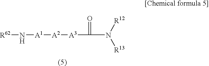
C(N([R13])[R12])(=O)[A3][A2][A1]N[R62]
